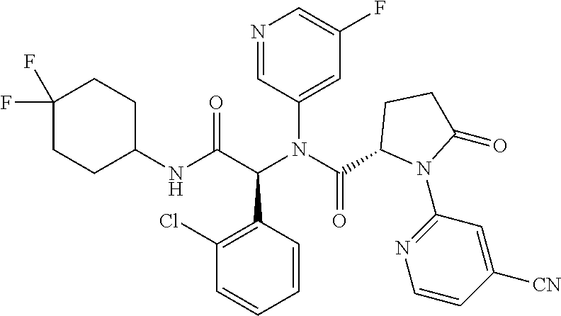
N1=CC(N(C(C2N(C3=NC=CC([CN])=C3)C(=O)CC2)=O)C(C(NC2CCC(F)(F)CC2)=O)C2=C(Cl)C=CC=C2)=CC(F)=C1
